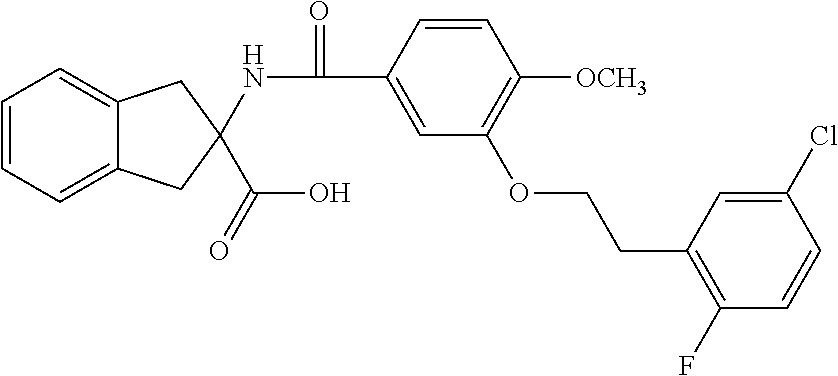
C1=CC=C2C(=C1)CC(C(O)=O)(NC(=O)C1=CC(OCCC3=C(F)C=CC(Cl)=C3)=C([OCH3])C=C1)C2
